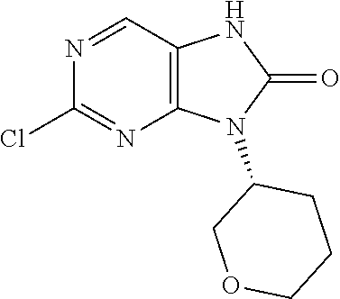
C12=C(C=NC(Cl)=N1)NC(=O)N2C1COCCC1
